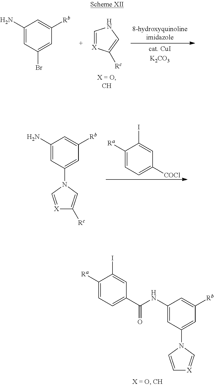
C1([Ra])=CC=C(C(NC2=CC(N3C=C[X]=C3)=CC([Rb])=C2)=O)C=C1I.C1=[X]C([Rc])=CN1.C1(N)=CC(Br)=CC([Rb])=C1.C1([Ra])=CC=C([COCl])C=C1I.C1(N)=CC(N2C=[X]C([Rc])=C2)=CC([Rb])=C1
